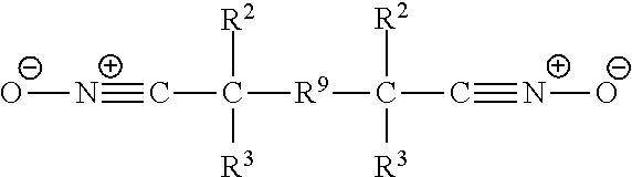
C(C([R2])([R3])[R9]C([R2])([R3])C#[N+][O-])#[N+][O-]
